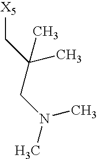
C([X5])C(CN(C)C)(C)C
